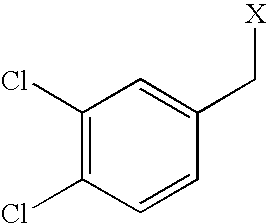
C1(Cl)=C(Cl)C=CC(C[X])=C1
